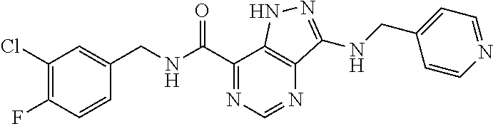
C1(Cl)=C(F)C=CC(CNC(C2=NC=NC3=C2NN=C3NCC2=CC=NC=C2)=O)=C1
